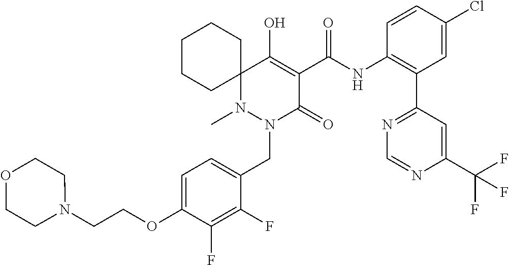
C1=C(OCCN2CCOCC2)C(F)=C(F)C(CN2C(=O)C(C(=O)NC3=C(C4=NC=NC(C(F)(F)F)=C4)C=C(Cl)C=C3)=C(O)C3(N2C)CCCCC3)=C1
